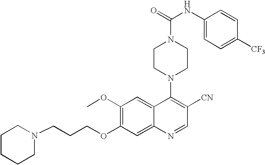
C1(OC)=C(OCCCN2CCCCC2)C=C2C(=C1)C(N1CCN(C(=O)NC3=CC=C([CF3])C=C3)CC1)=C([CN])C=N2
